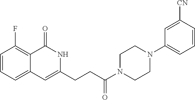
C1=CC=C2C(=C1F)C(=O)NC(CCC(N1CCN(C3=CC=CC([CN])=C3)CC1)=O)=C2
